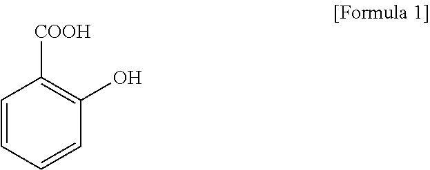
C1=CC=CC(O)=C1[COOH]
